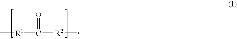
[R1](C(=O)[R2]C)C
